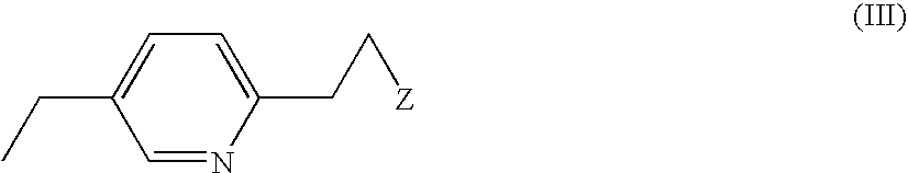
C1(CC[Z])=CC=C(CC)C=N1
